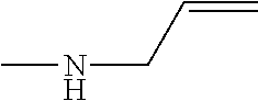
C(=C)CNC
